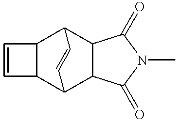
C12C(C3C4C(C1C=C3)C(=O)N(C)C4=O)C=C2
